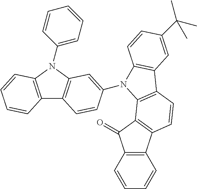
C12=C(C=CC=C1)C(=O)C1=C2C=CC2=C1N(C1=CC3=C(C4=C(N3C3=CC=CC=C3)C=CC=C4)C=C1)C1=C2C=C(C(C)(C)C)C=C1
